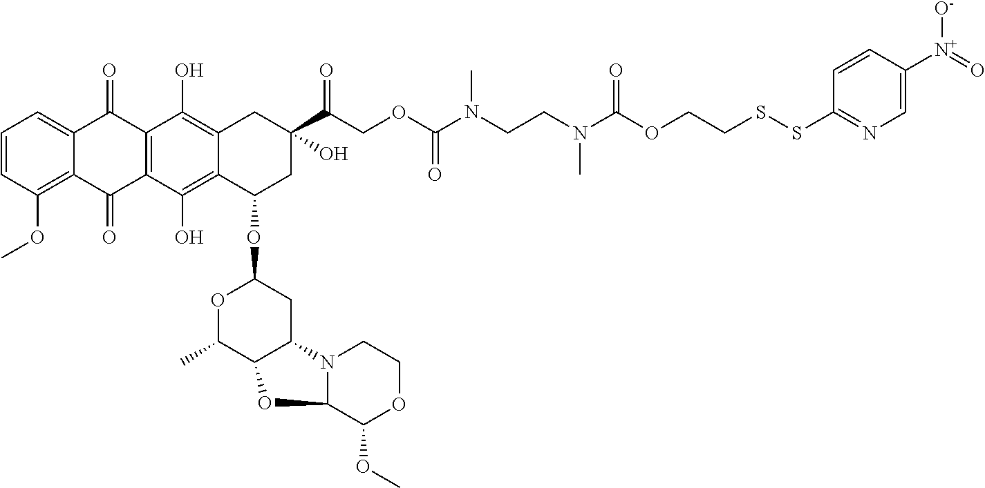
C1=CC(OC)=C2C(=C1)C(=O)C1=C(C2=O)C(O)=C2C(=C1O)CC(C(COC(N(CCN(C(OCCSSC1=NC=C([N+](=O)[O-])C=C1)=O)C)C)=O)=O)(O)CC2OC1OC(C)C2C(C1)N1C(C(OC)OCC1)O2
